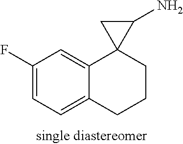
C1(F)=CC=C2C(=C1)C1(CCC2)C(N)C1
